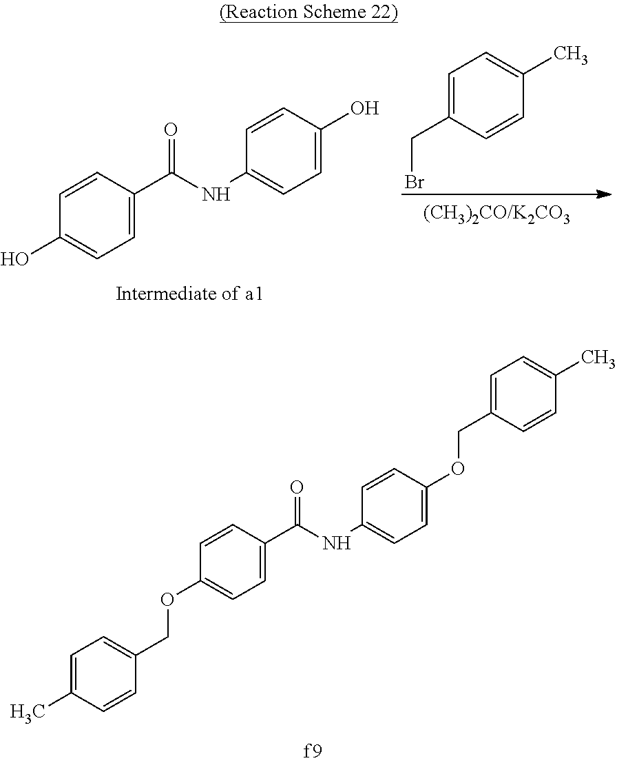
C1=C(CBr)C=CC(C)=C1.C1=C(O)C=CC(NC(C2=CC=C(O)C=C2)=O)=C1.C1=C(OCC2=CC=C(C)C=C2)C=CC(NC(C2=CC=C(OCC3=CC=C(C)C=C3)C=C2)=O)=C1
